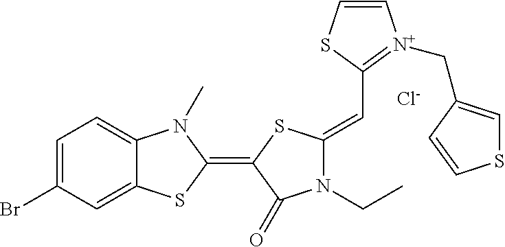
[Cl-].C1=C(Br)C=C2C(=C1)N(C)C(=C1C(=O)N(CC)C(=CC3=[N+](CC4=CSC=C4)C=CS3)S1)S2
